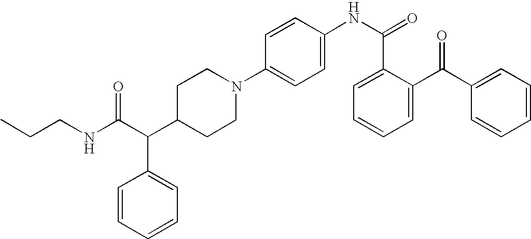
C(CNC(C(C1CCN(C2=CC=C(NC(C3=CC=CC=C3C(C3=CC=CC=C3)=O)=O)C=C2)CC1)C1=CC=CC=C1)=O)C
